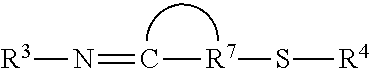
[R3]N=C[R7]S[R4]
